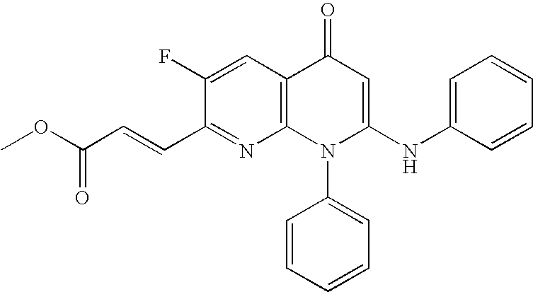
C1(C=CC(OC)=O)=NC2=C(C=C1F)C(=O)C=C(NC1=CC=CC=C1)N2C1=CC=CC=C1
